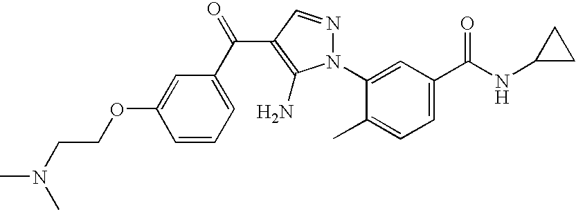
C1(N2N=CC(C(C3=CC=CC(OCCN(C)C)=C3)=O)=C2N)=CC(C(NC2CC2)=O)=CC=C1C
